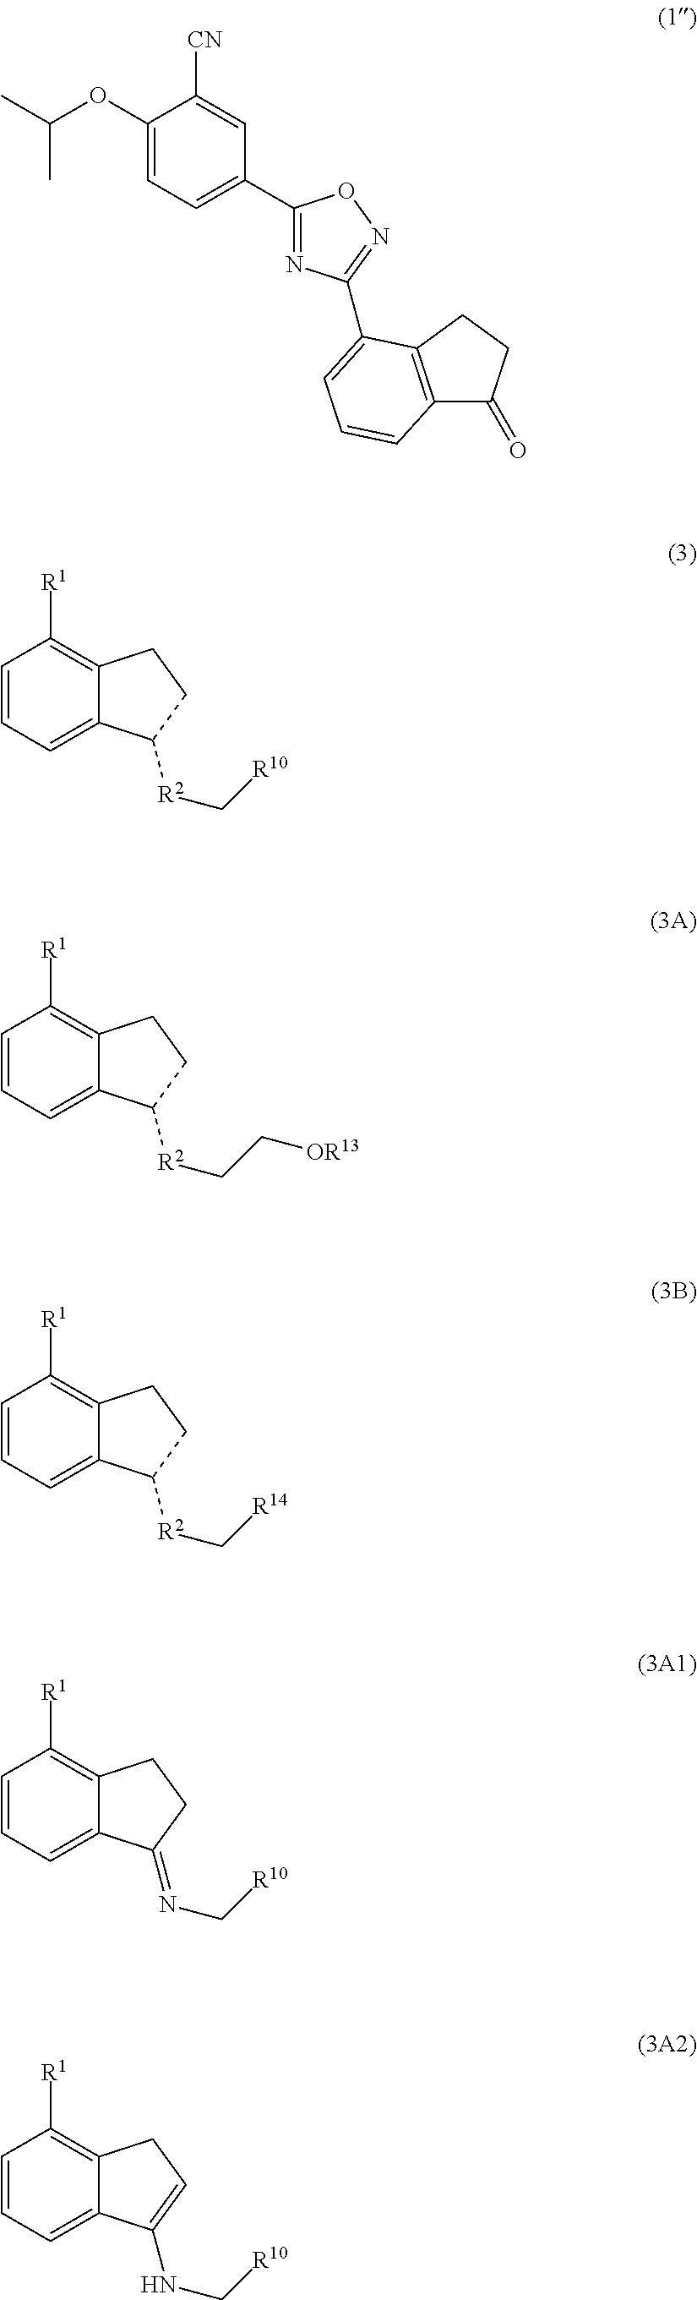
C1(OC(C)C)=CC=C(C2=NC(C3=CC=CC4=C3CCC4=O)=NO2)C=C1[CN].C1=CC=C2C(=C1[R1])CCC2[R2]C[R10].C1=CC=C2C(=C1[R1])CCC2[R2]CC[OR13].C1=CC=C2C(=C1[R1])CCC2[R2]C[R14].C1=CC=C2C(=C1[R1])CCC2=NC[R10].C1=CC=C2C(=C1[R1])CC=C2NC[R10]
